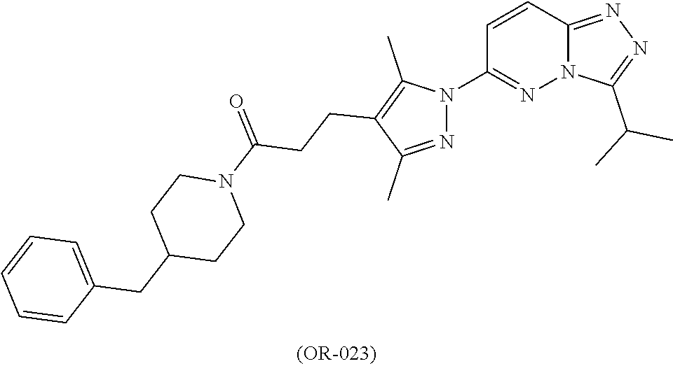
C12=NN=C(C(C)C)N1N=C(N1N=C(C)C(CCC(N3CCC(CC4=CC=CC=C4)CC3)=O)=C1C)C=C2
